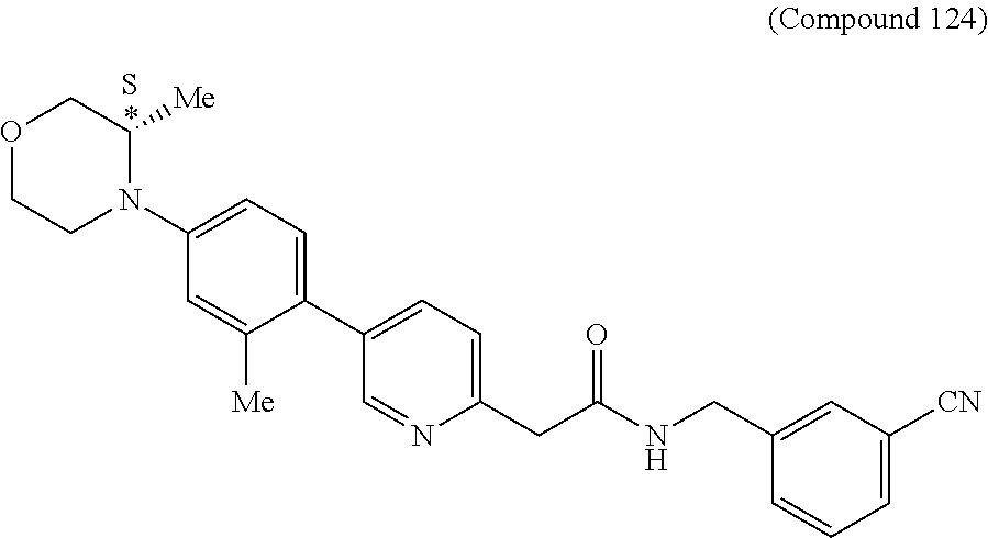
S.C1(C2=CC=C(CC(NCC3=CC([CN])=CC=C3)=O)N=C2)=CC=C(N2C([Me])COCC2)C=C1[Me]
